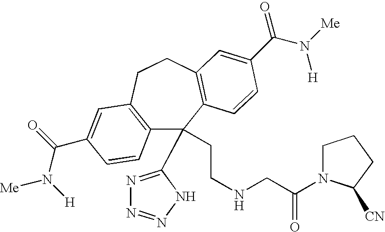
C(CNCC(N1CCCC1[CN])=O)C1(C2=NN=NN2)C2=C(CCC3=C1C=CC(C(N([Me])[H])=O)=C3)C=C(C(=O)N([H])[Me])C=C2
